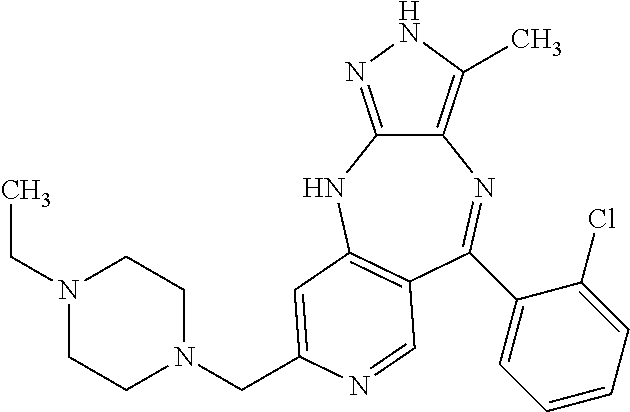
C12=C(C)NN=C1NC1=C(C=NC(CN3CCN(CC)CC3)=C1)C(C1=CC=CC=C1Cl)=N2
